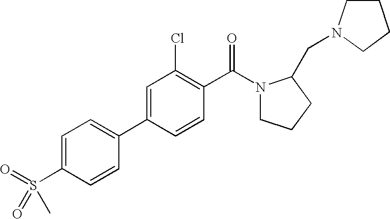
C1(S(=O)(=O)C)=CC=C(C2=CC(Cl)=C(C(N3CCCC3CN3CCCC3)=O)C=C2)C=C1
